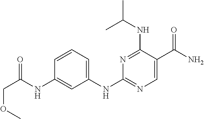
C(C(NC1=CC(NC2=NC=C(C(N)=O)C(NC(C)C)=N2)=CC=C1)=O)OC
